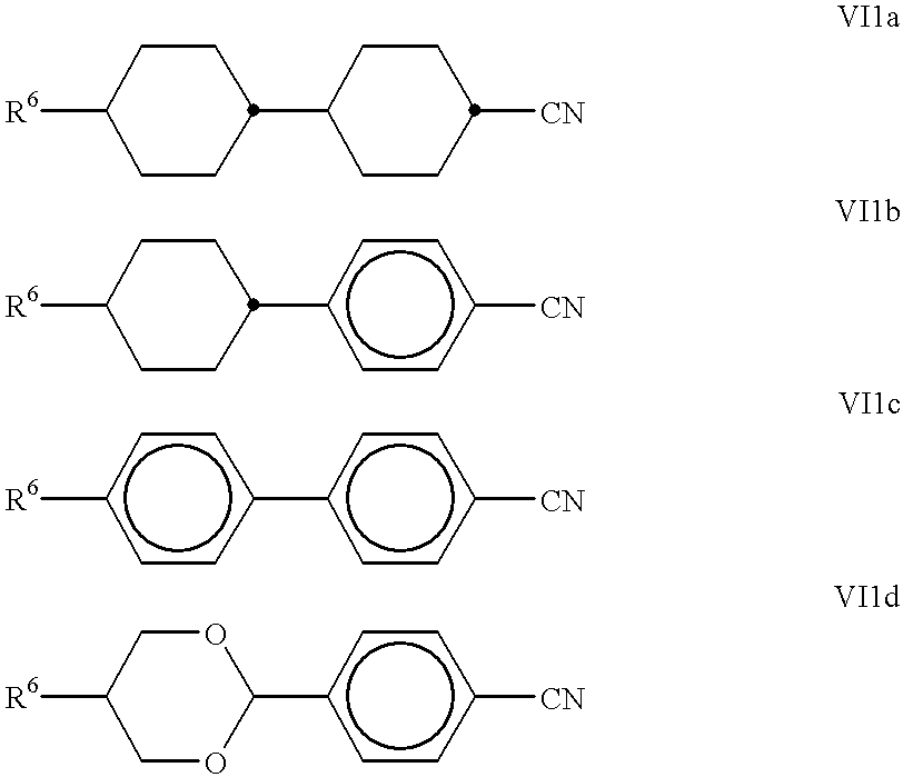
C1([R6])CCC(C2CCC([CN])CC2)CC1.C1([R6])CCC(c2ccc([CN])cc2)CC1.c1([R6])ccc(-c2ccc([CN])cc2)cc1.C1([R6])COC(c2ccc([CN])cc2)OC1
